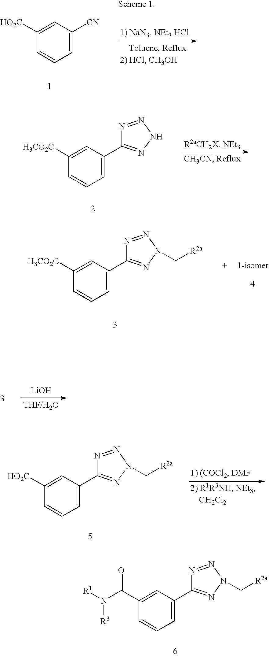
C1=C([CN])C=C([HO2C])C=C1.C1=C(C2=NNN=N2)C=C([H3CO2C])C=C1.C1=C(C2=NN(C[R2a])N=N2)C=C([H3CO2C])C=C1.[LiOH].C1=C(C2=NN(C[R2a])N=N2)C=C([HO2C])C=C1.C1=C(C2=NN(C[R2a])N=N2)C=C(C(N([R1])[R3])=O)C=C1
